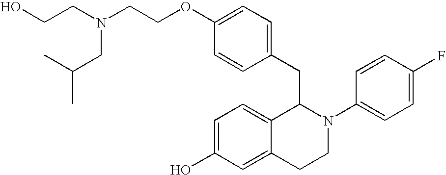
C(O)CN(CCOC1=CC=C(CC2C3=CC=C(O)C=C3CCN2C2=CC=C(F)C=C2)C=C1)CC(C)C
